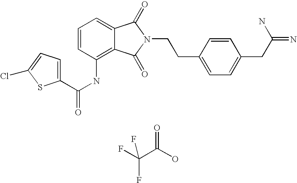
C1=C2C(=C(NC(=O)C3=CC=C(Cl)S3)C=C1)C(=O)N(CCC1=CC=C(CC(=N)N)C=C1)C2=O.O=C(O)C(F)(F)F
